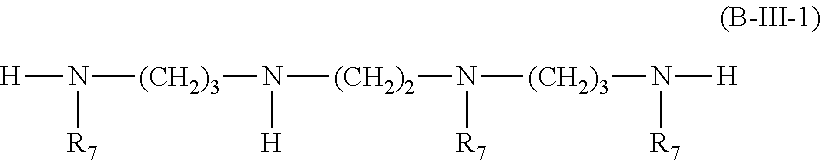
[H]N([(CH2)3]N([H])[(CH2)2]N([R7])[(CH2)3]N([H])[R7])[R7]
